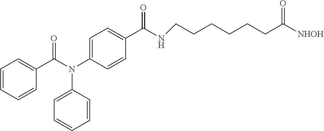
C1(C(=O)N(C2=CC=C(C(=O)NCCCCCCC(=O)[NHOH])C=C2)C2=CC=CC=C2)=CC=CC=C1
